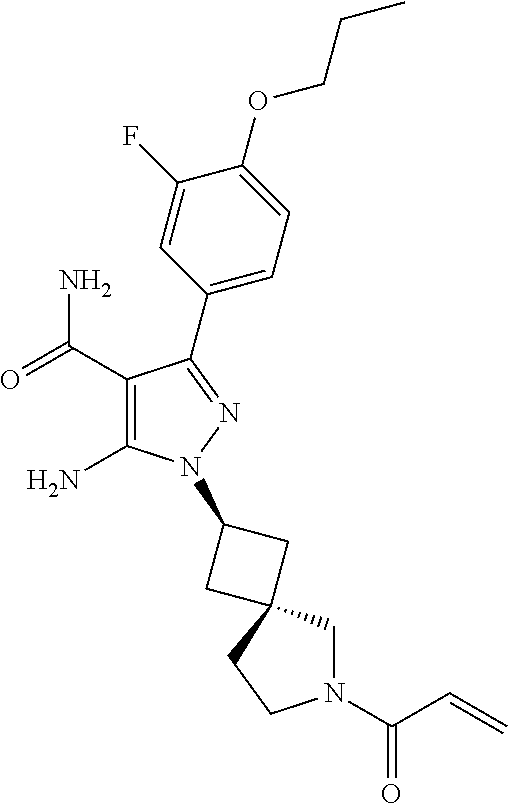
C1(C(=O)N)=C(N)N(C2CC3(CN(C(=O)C=C)CC3)C2)N=C1C1=CC=C(OCCC)C(F)=C1
